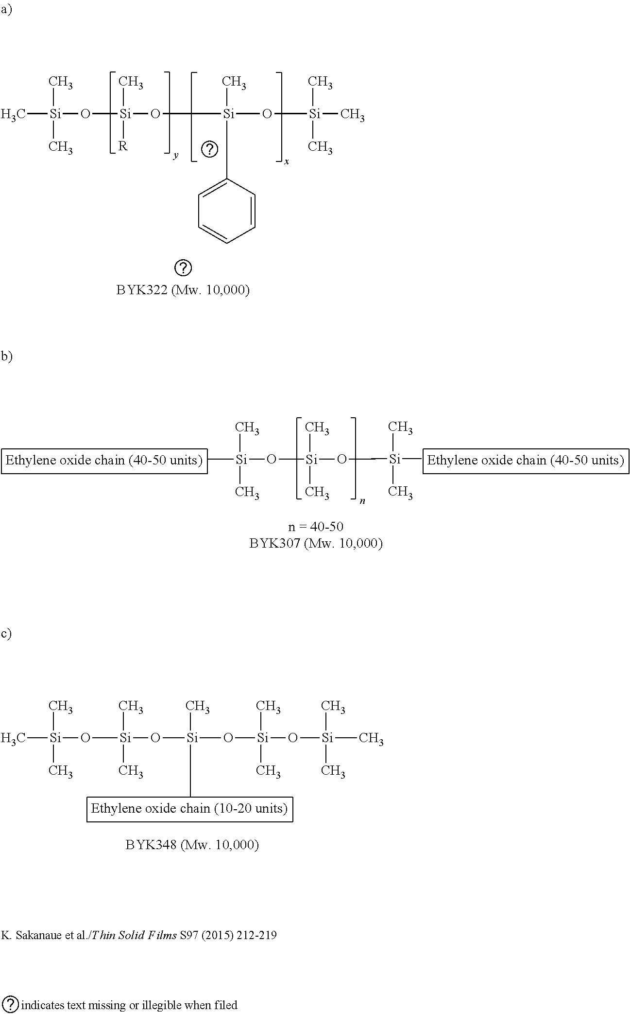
C[Si](O[Si](O[Si](C)(C)C)(C)C)(C)C.C[Si](O[Si](O[Si](O[Si](C)(C)C)(CC1=CC=CC=C1)C)(C)[R])(C)C.C[Si](O[Si](O[Si](O[Si](O[Si](C)(C)C)(C)C)(C)C)(C)C)(C)C
